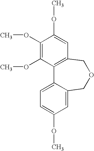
C1(OC)=C(OC)C2=C(C=C1OC)COCC1=CC(OC)=CC=C21
